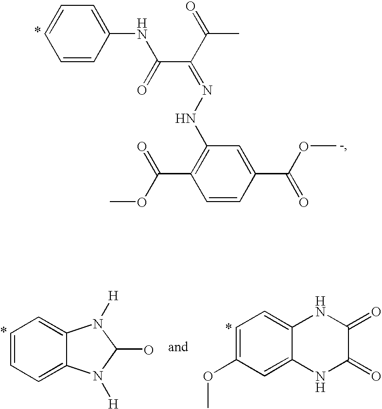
C1=CC(NC(C(C(C)=O)=NNC2=C(C(=O)OC)C=CC(C(OC)=O)=C2)=O)=CC=C1.C1=CC=C2C(=C1)N([H])C(O)N2[H].C1=C(OC)C=C2C(=C1)NC(=O)C(=O)N2
